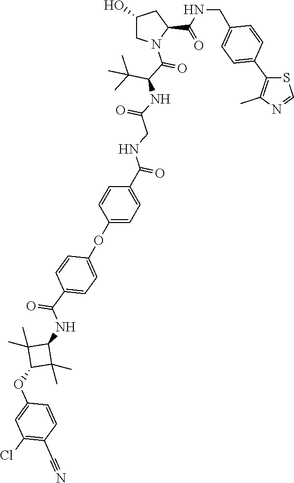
C1(O)CN(C(=O)C(C(C)(C)C)NC(=O)CNC(=O)C2=CC=C(OC3=CC=C(C(=O)NC4C(C)(C)C(OC5=CC(Cl)=C(C#N)C=C5)C4(C)C)C=C3)C=C2)C(C(=O)NCC2=CC=C(C3=C(C)N=CS3)C=C2)C1
